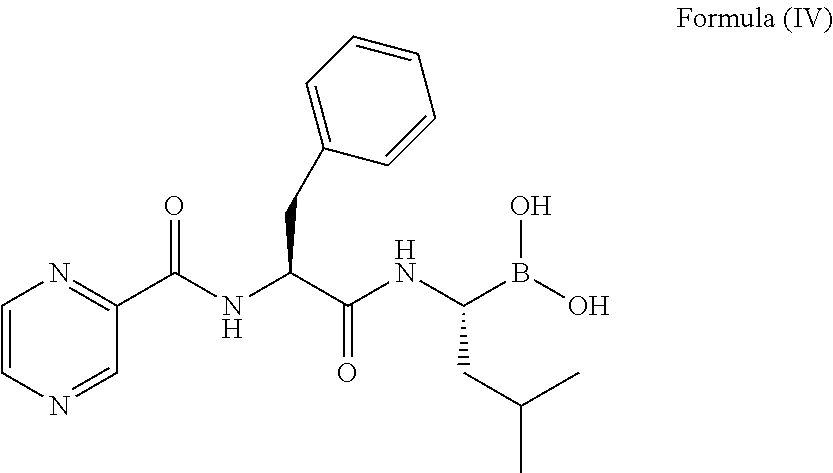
C(C(NC(CC(C)C)B(O)O)=O)(CC1=CC=CC=C1)NC(C1=NC=CN=C1)=O
